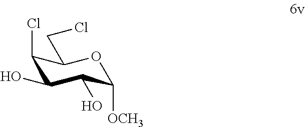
C1(Cl)C(O)C(O)C([OCH3])OC1CCl
